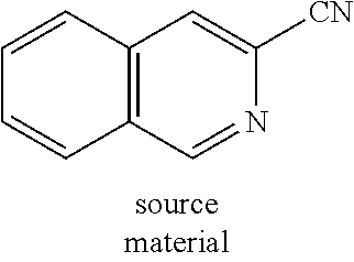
C12=C(C=NC([CN])=C1)C=CC=C2
